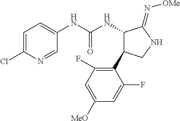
C1(NC(NC2C(C3=C(F)C=C([OMe])C=C3F)CNC2=N[OMe])=O)=CC=C(Cl)N=C1
